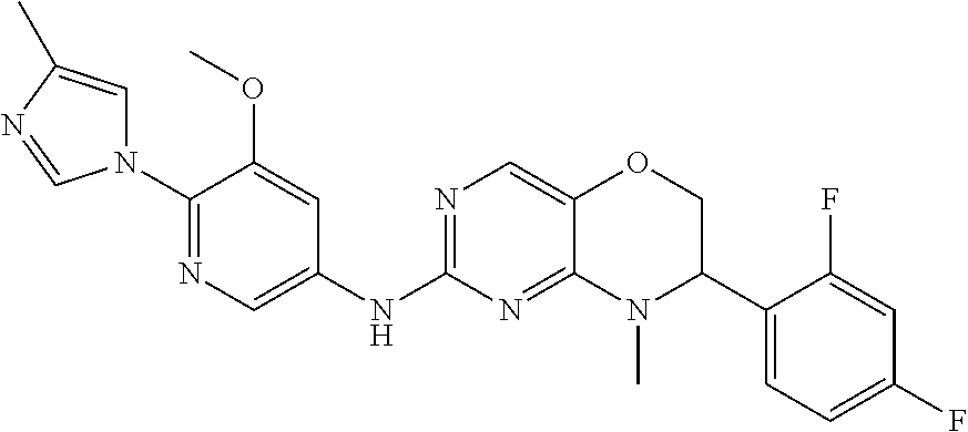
C1(N2C=C(C)N=C2)=NC=C(NC2=NC=C3C(=N2)N(C)C(C2=CC=C(F)C=C2F)CO3)C=C1OC
